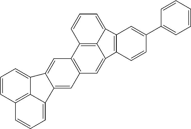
C12=C3C4=C(C=C1C1=C(C2=CC=C3)C=C(C2=CC=CC=C2)C=C1)C=C1C(=C4)C2=CC=CC3=C2C1=CC=C3
